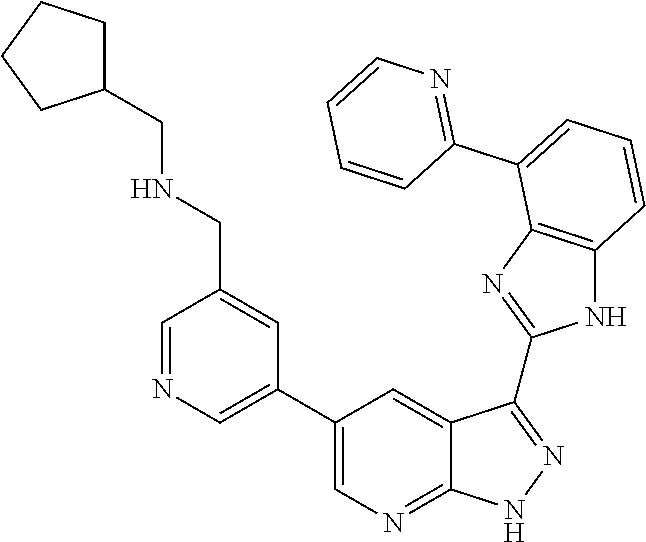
C1=NC=C(C2=CN=C3C(=C2)C(C2=NC4=C(N2)C=CC=C4C2=NC=CC=C2)=NN3)C=C1CNCC1CCCC1
